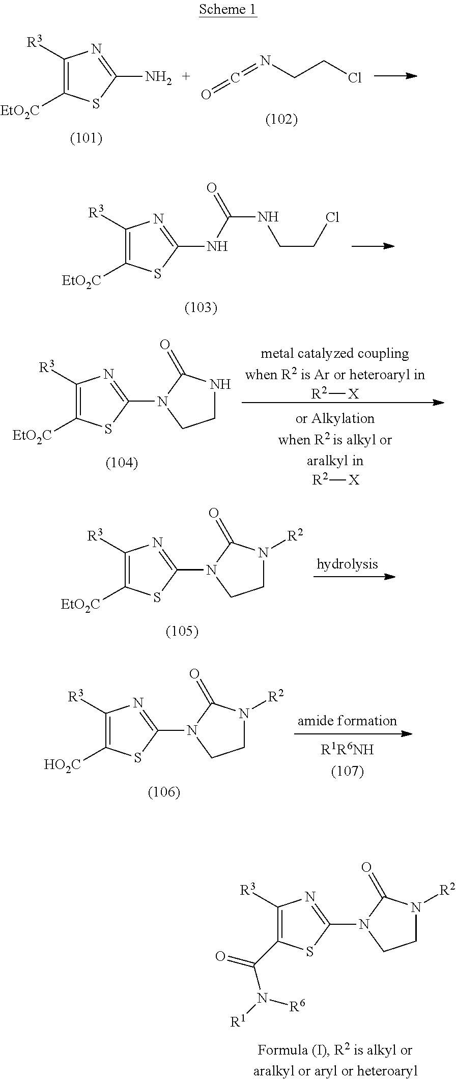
C1([R3])=C([EtO2C])SC(N)=N1.C(=NCCCl)=O.C1([R3])=C([EtO2C])SC(NC(NCCCl)=O)=N1.C1([R3])=C([EtO2C])SC(N2C(=O)NCC2)=N1.[R2][X].[R2][X].C1([R3])=C([EtO2C])SC(N2C(=O)N([R2])CC2)=N1.C1([R3])=C([HO2C])SC(N2C(=O)N([R2])CC2)=N1.C1([R3])=C(C(=O)N([R1])[R6])SC(N2C(=O)N([R2])CC2)=N1
